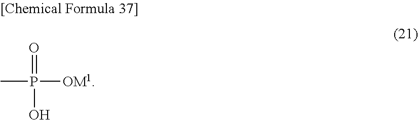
O=P(O)([OM1])C
